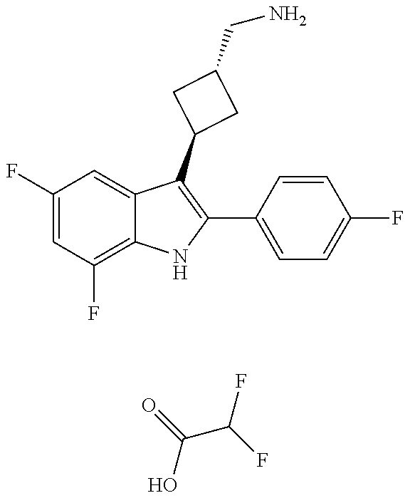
C1(F)=CC(F)=C2C(=C1)C(C1CC(CN)C1)=C(C1=CC=C(F)C=C1)N2.C(C(=O)O)(F)F
